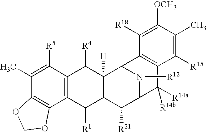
C1(C)=C([R5])C2=C(C3=C1OCO3)C([R1])C1C([H])(C2[R4])C2N([R12])C(C1[R21])C([R14a])([R14b])C1=C2C([R18])=C([OCH3])C(C)=C1[R15]
